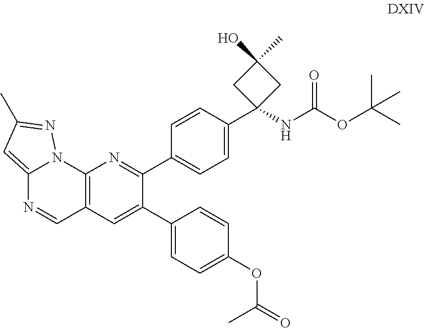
C12=CC(C)=NN1C1=C(C=N2)C=C(C2=CC=C(OC(C)=O)C=C2)C(C2=CC=C(C3(NC(OC(C)(C)C)=O)CC(O)(C)C3)C=C2)=N1
